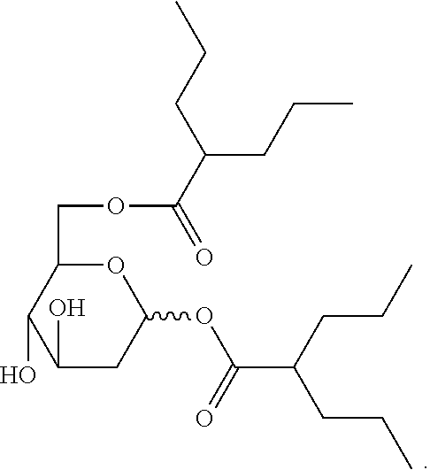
O1C(COC(=O)C(CCC)CCC)C(O)C(O)CC1OC(C(CCC)CCC)=O
